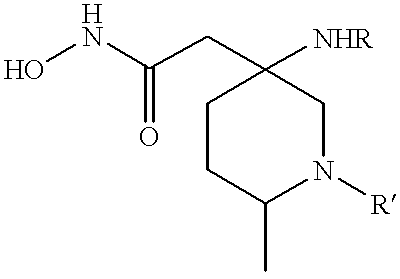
ONC(CC1([NHR])CCC(C)N([R])C1)=O
